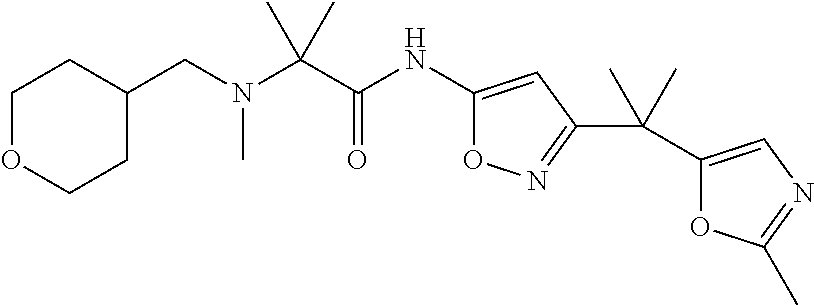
C(N(CC1CCOCC1)C)(C)(C)C(=O)NC1=CC(C(C2=CN=C(C)O2)(C)C)=NO1
